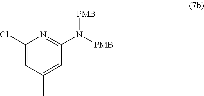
C1=C(Cl)N=C(N([PMB])[PMB])C=C1C
